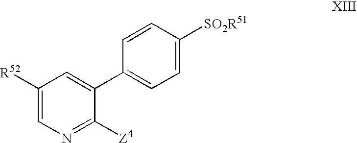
C1(C2=CC([R52])=CN=C2[Z4])=CC=C([SO2R51])C=C1
